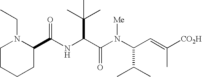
C(NC(C(N(C(C=C([CO2H])C)C(C)C)[Me])=O)C(C)(C)C)(C1N(CC)CCCC1)=O
